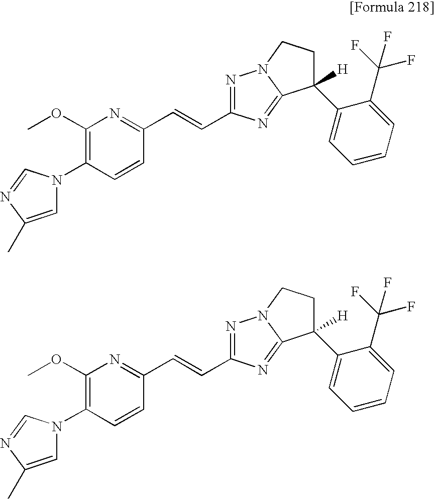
N1(C2=C(OC)N=C(C=CC3=NN4C(=N3)C(C3=CC=CC=C3C(F)(F)F)([H])CC4)C=C2)C=C(C)N=C1.N1(C2=C(OC)N=C(C=CC3=NN4C(=N3)C(C3=CC=CC=C3C(F)(F)F)([H])CC4)C=C2)C=C(C)N=C1
